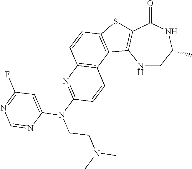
N1CC(C)NC(=O)C2=C1C1=C(S2)C=CC2=C1C=CC(N(C1=CC(F)=NC=N1)CCN(C)C)=N2
